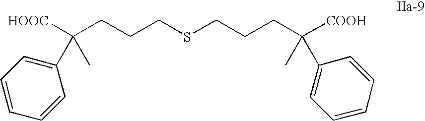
C(CCCSCCCC([COOH])(C)C1=CC=CC=C1)([COOH])(C)C1=CC=CC=C1
